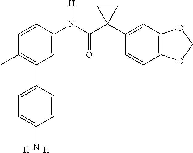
C1=C(N(C(C2(C3=CC4=C(C=C3)OCO4)CC2)=O)[H])C=CC(C)=C1C1=CC=C(N)C=C1.[H].[H]
